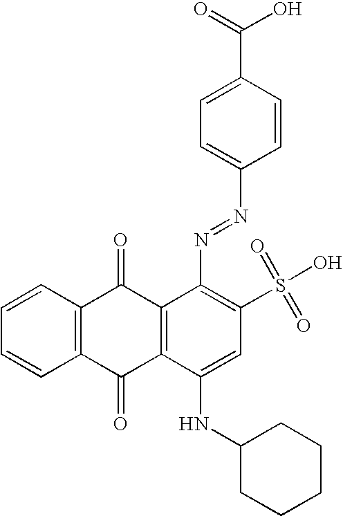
C1=CC2=C(C=C1)C(=O)C1=C(C2=O)C(N=NC2=CC=C(C(=O)O)C=C2)=C(S(O)(=O)=O)C=C1NC1CCCCC1
